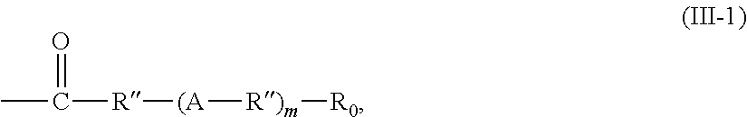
CC([R][(A][R)m][R0])=O
